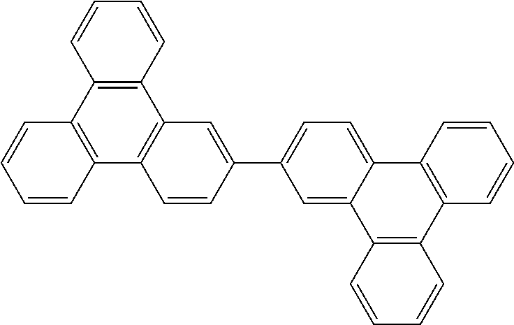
C12=C(C3=C(C4=C1C=CC=C4)C=CC=C3)C=C(C1=CC=C3C4=C(C5=C(C3=C1)C=CC=C5)C=CC=C4)C=C2
